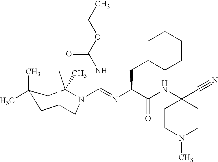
C(NC(OCC)=O)(=NC(C(NC1(C#N)CCN(C)CC1)=O)CC1CCCCC1)N1CC2CC(C)(C)CC1(C)C2
